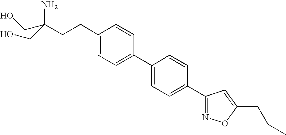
C(N)(CO)(CCC1=CC=C(C2=CC=C(C3=NOC(CCC)=C3)C=C2)C=C1)CO
